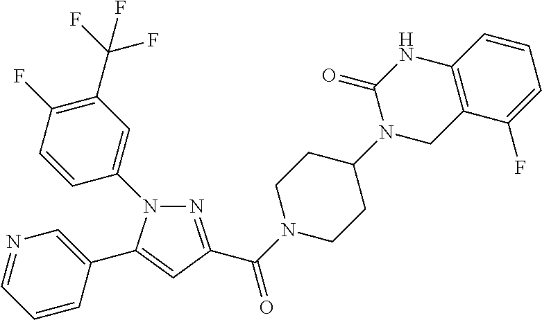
N1(C2=CC(C(F)(F)F)=C(F)C=C2)N=C(C(N2CCC(N3CC4=C(NC3=O)C=CC=C4F)CC2)=O)C=C1C1=CN=CC=C1
